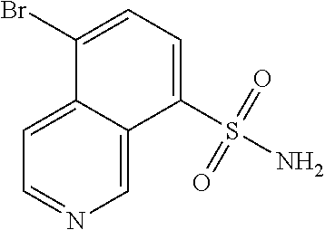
C1=C2C(=CN=C1)C(S(N)(=O)=O)=CC=C2Br
